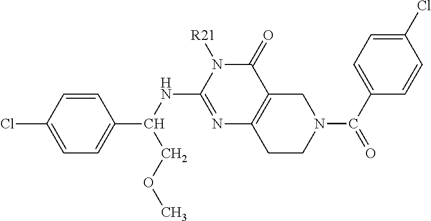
N1=C(NC(COC)C2=CC=C(Cl)C=C2)N([R21])C(=O)C2=C1CCN(C(C1=CC=C(Cl)C=C1)=O)C2
